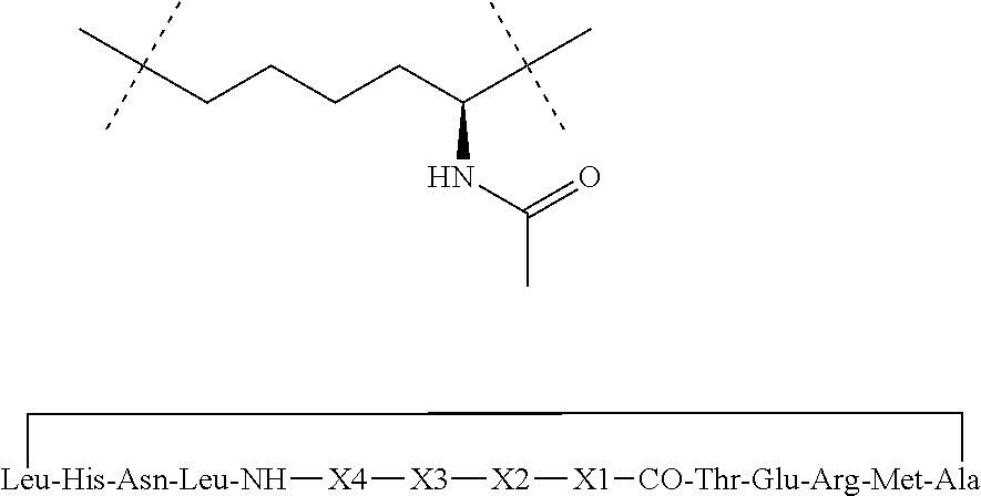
[Leu-His-Asn-Leu-NH]1[X4][X3][X2][X1][CO-Thr-Glu-Arg-Met-Ala]CC1.C(C)(C)(C)C(CCCCC(C)(C)C)NC(C)=O
